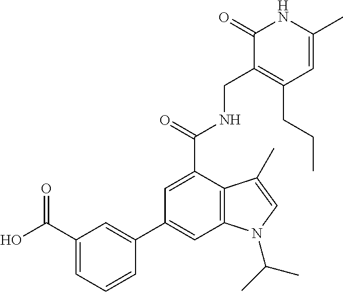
C1=C(C(NCC2=C(CCC)C=C(C)NC2=O)=O)C2=C(C=C1C1=CC(C(O)=O)=CC=C1)N(C(C)C)C=C2C
